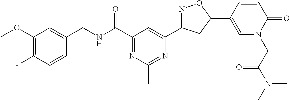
C1(CNC(C2=NC(C)=NC(C3=NOC(C4=CN(CC(N(C)C)=O)C(=O)C=C4)C3)=C2)=O)=CC(OC)=C(F)C=C1
